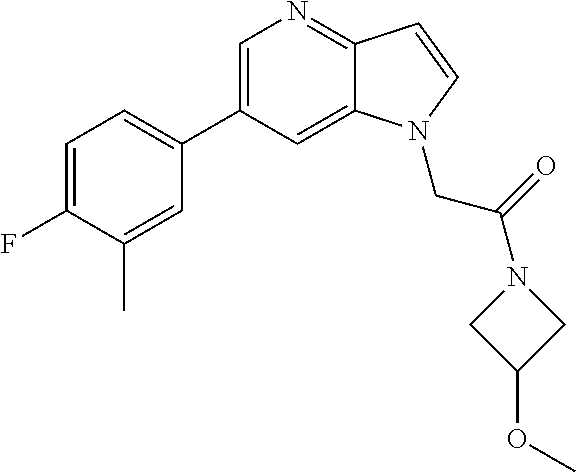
C1(C2=CN=C3C(=C2)N(CC(=O)N2CC(OC)C2)C=C3)=CC=C(F)C(C)=C1
